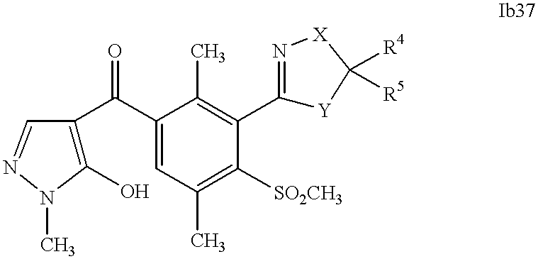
C1(O)=C(C(C2=CC(C)=C([SO2CH3])C(C3=N[X]C([R4])([R5])[Y]3)=C2C)=O)C=NN1C
